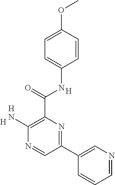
[H].C1(N)=C(C(NC2=CC=C(OC)C=C2)=O)N=C(C2=CN=CC=C2)C=N1.[H].[H]
